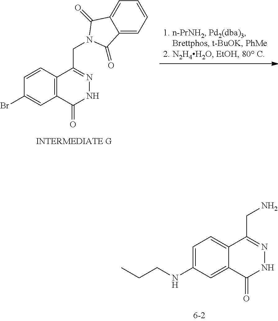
C12=C(C(CN3C(=O)C4=CC=CC=C4C3=O)=NNC1=O)C=CC(Br)=C2.C12=CC(NCCC)=CC=C1C(CN)=NNC2=O
